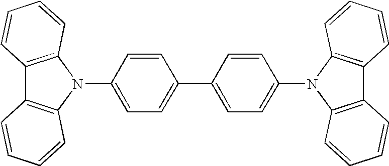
C1=C(C2=CC=C(N3C4=C(C5=C3C=CC=C5)C=CC=C4)C=C2)C=CC(N2C3=C(C4=C2C=CC=C4)C=CC=C3)=C1
